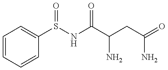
C1=CC=CC(S(NC(C(CC(=O)N)N)=O)=O)=C1
